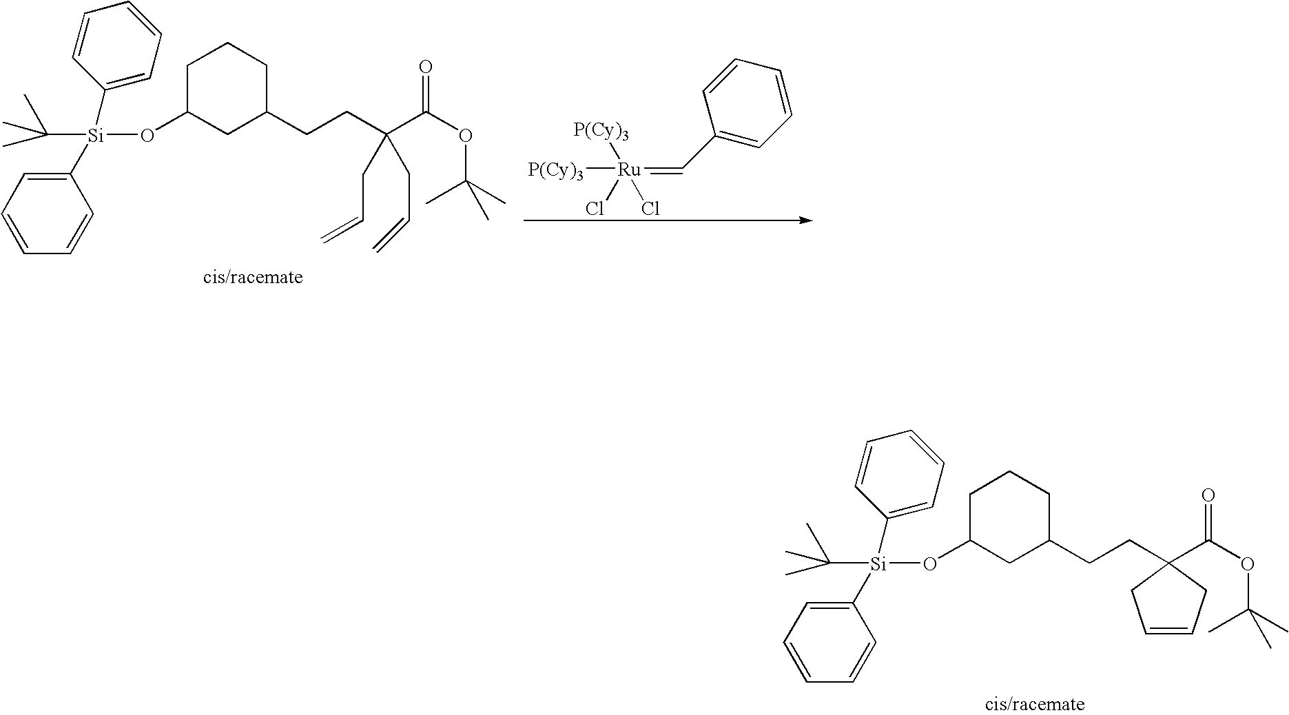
C1([Si](C2=CC=CC=C2)(OC2CC(CCC(C(OC(C)(C)C)=O)(CC=C)CC=C)CCC2)C(C)(C)C)=CC=CC=C1.C1(C=[Ru](Cl)(Cl)([P(Cy)3])[P(Cy)3])=CC=CC=C1.C1([Si](C2=CC=CC=C2)(OC2CC(CCC3(C(OC(C)(C)C)=O)CC=CC3)CCC2)C(C)(C)C)=CC=CC=C1
